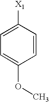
C1=CC([X1])=CC=C1OC
